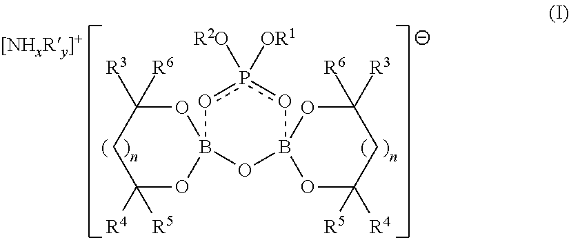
o1p([R2O])([OR1])oB2(OB13OC([R3])([R6])CC([R4])([R5])O3)OC([R5])([R4])CC([R6])([R3])O2
